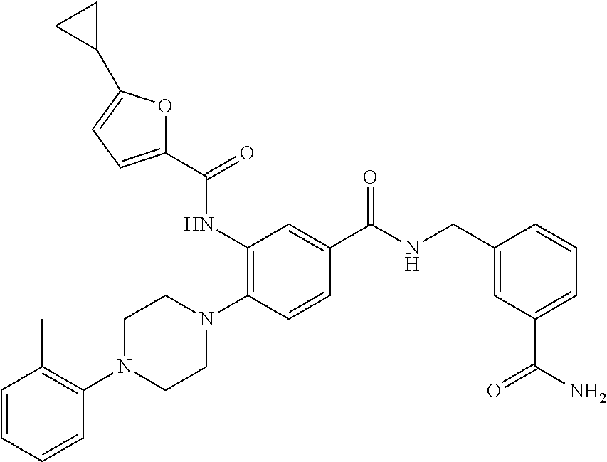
C1=CC=CC(N2CCN(C3=C(NC(C4=CC=C(C5CC5)O4)=O)C=C(C(NCC4=CC(C(=O)N)=CC=C4)=O)C=C3)CC2)=C1C
